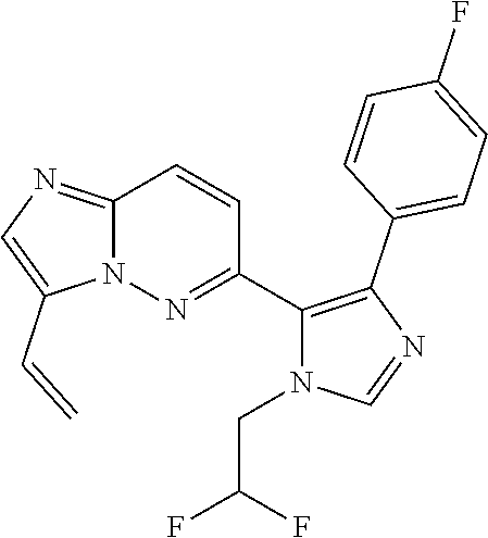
N12C(=NC=C1C=C)C=CC(C1=C(C3=CC=C(F)C=C3)N=CN1CC(F)F)=N2
